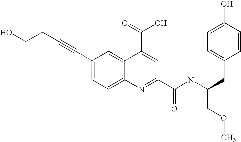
C1(C#CCCO)=CC=C2C(=C1)C(C(O)=O)=CC(C(NC(CC1=CC=C(O)C=C1)COC)=O)=N2
